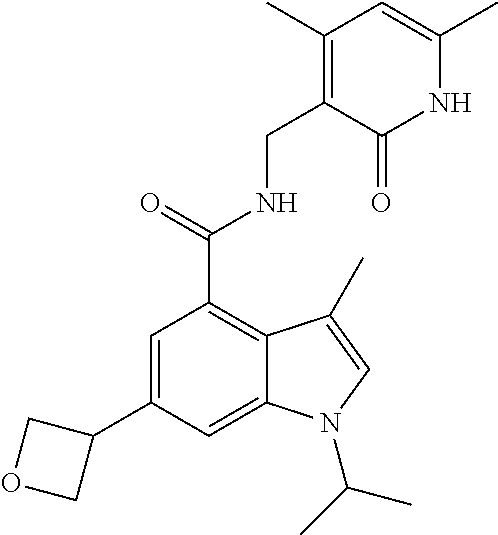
C1=C(C2COC2)C=C2C(=C1C(NCC1=C(C)C=C(C)NC1=O)=O)C(C)=CN2C(C)C
